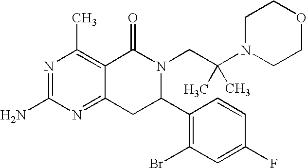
C12=NC(N)=NC(C)=C1C(=O)N(CC(N1CCOCC1)(C)C)C(C1=C(Br)C=C(F)C=C1)C2
